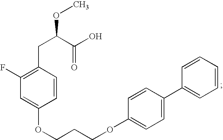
C1=CC(CC(C(O)=O)OC)=C(F)C=C1OCCCOC1=CC=C(C2=CC=CC=C2)C=C1
